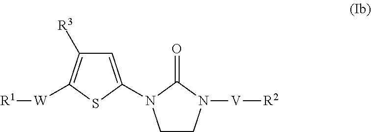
C1=C(N2CCN([V][R2])C2=O)SC([W][R1])=C1[R3]
